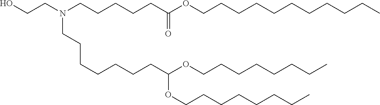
OCCN(CCCCCC(OCCCCCCCCCCC)=O)CCCCCCCC(OCCCCCCCC)OCCCCCCCC
